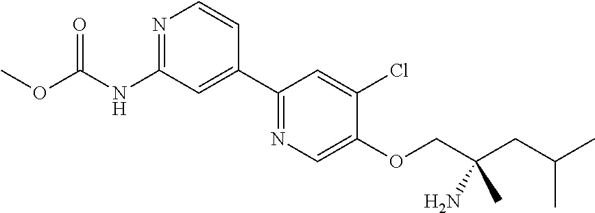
N1=C(NC(=O)OC)C=C(C2=NC=C(OCC(CC(C)C)(N)C)C(Cl)=C2)C=C1
